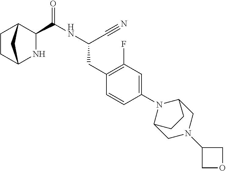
N1C2CCC(C1C(NC(C#N)CC1=C(F)C=C(N3C4CN(C5COC5)CC3CC4)C=C1)=O)C2
